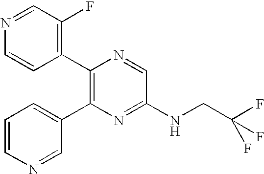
C1(C2=C(C3=CC=CN=C3)N=C(NCC(F)(F)F)C=N2)=C(F)C=NC=C1
